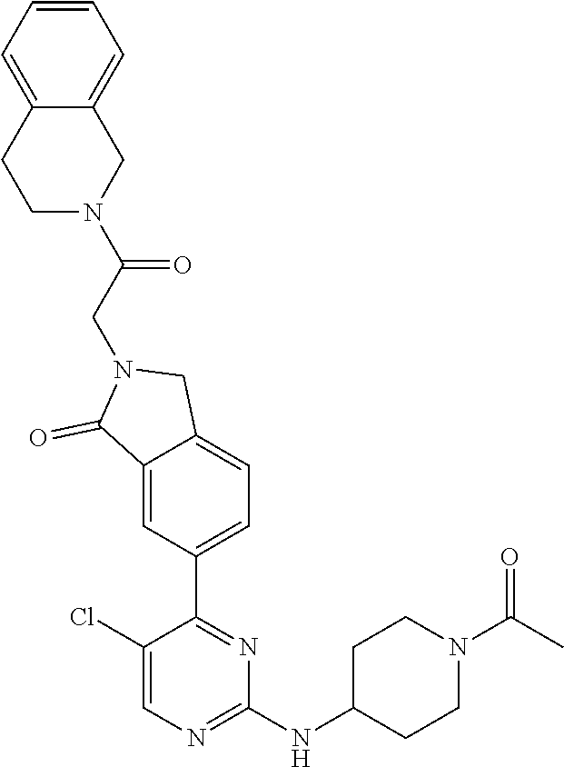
C1(Cl)=CN=C(NC2CCN(C(C)=O)CC2)N=C1C1=CC=C2C(=C1)C(=O)N(CC(N1CC3=CC=CC=C3CC1)=O)C2
